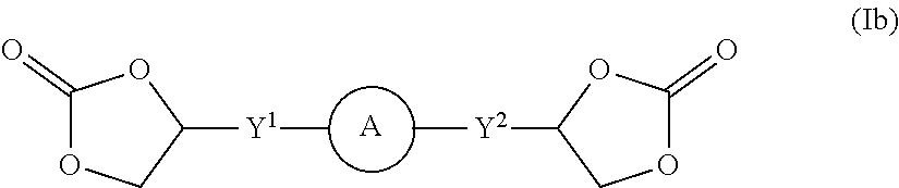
C1(=O)OCC([Y1]C)O1.[A].C[Y2]C1COC(=O)O1
